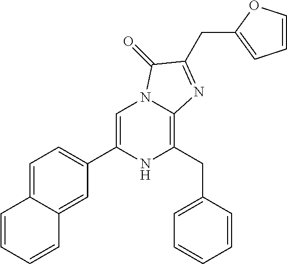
C1=C(C2=CC=C3C(=C2)C=CC=C3)NC(CC2=CC=CC=C2)=C2N1C(=O)C(CC1=CC=CO1)=N2
